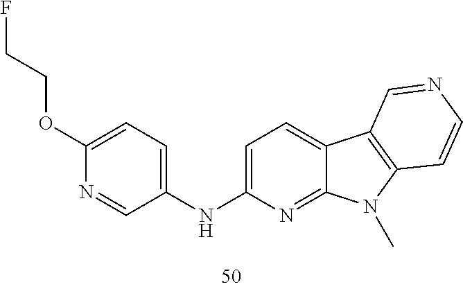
C1=C(NC2=CC=C(OCCF)N=C2)N=C2C(=C1)C1=C(N2C)C=CN=C1
